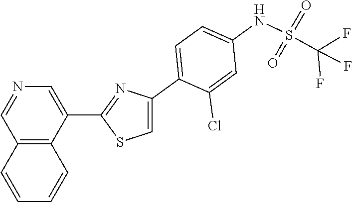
C1=C(C2=CC=C(NS(=O)(=O)C(F)(F)F)C=C2Cl)N=C(C2=CN=CC3=C2C=CC=C3)S1
